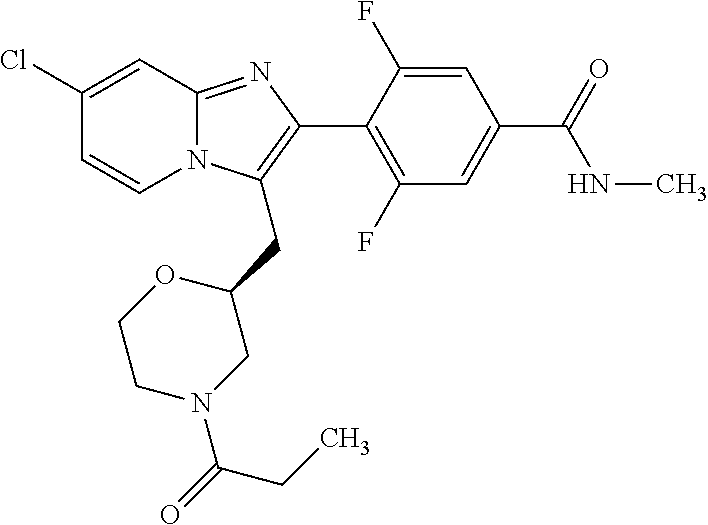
C1(Cl)=CC2=NC(C3=C(F)C=C(C(=O)NC)C=C3F)=C(CC3CN(C(CC)=O)CCO3)N2C=C1
